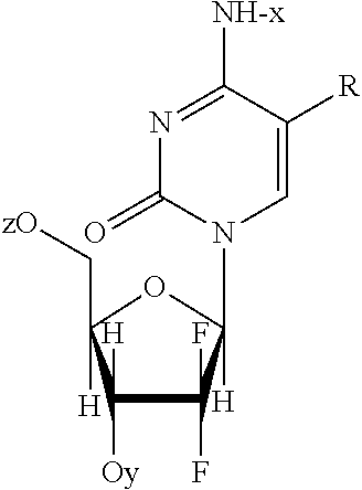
N1=C([NH-x])C([R])=CN(C2([H])C(F)(F)C([H])([Oy])C(C[zO])([H])O2)C1=O
